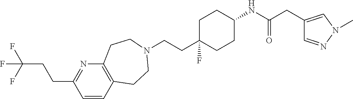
C1=CC2=C(N=C1CCC(F)(F)F)CCN(CCC1(F)CCC(NC(CC3=CN(C)N=C3)=O)CC1)CC2
